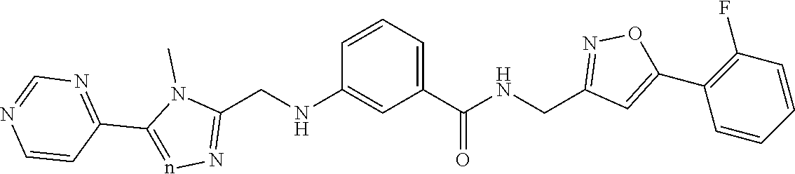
C1(C2=nN=C(CNC3=CC(C(NCC4=NOC(C5=C(F)C=CC=C5)=C4)=O)=CC=C3)N2C)=NC=NC=C1
